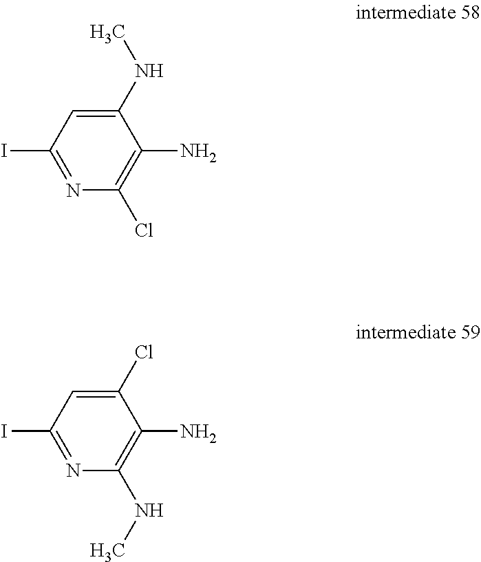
C1(I)=NC(Cl)=C(N)C(NC)=C1.C1(I)=NC(NC)=C(N)C(Cl)=C1
